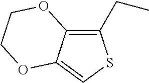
C1(CC)=C2C(=CS1)OCCO2
